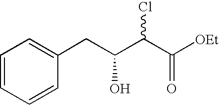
C1=CC=CC(CC(C(C([OEt])=O)Cl)O)=C1
